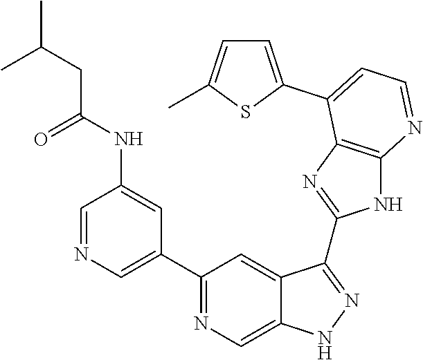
C1=NC=C(C2=NC=C3C(=C2)C(C2=NC4=C(N2)N=CC=C4C2=CC=C(C)S2)=NN3)C=C1NC(CC(C)C)=O
